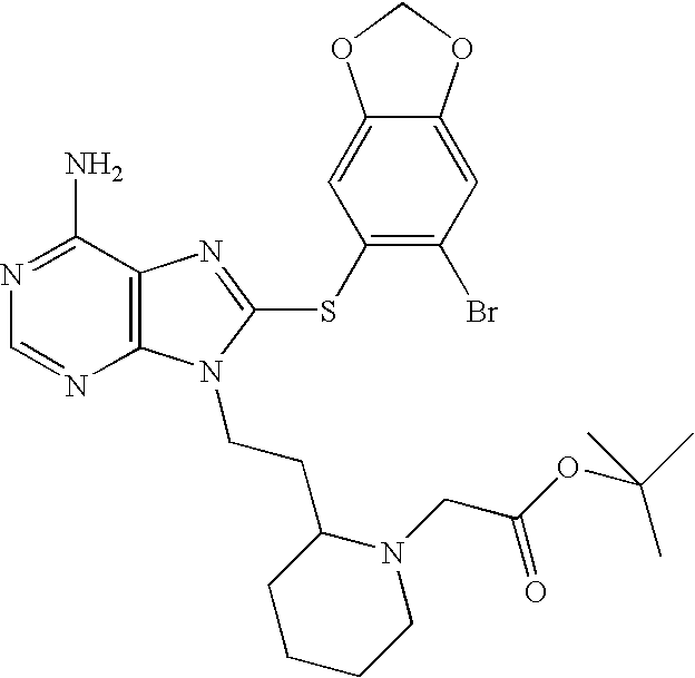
N1=C(N)C2=C(N=C1)N(CCC1CCCCN1CC(OC(C)(C)C)=O)C(SC1=C(Br)C=C3C(=C1)OCO3)=N2
